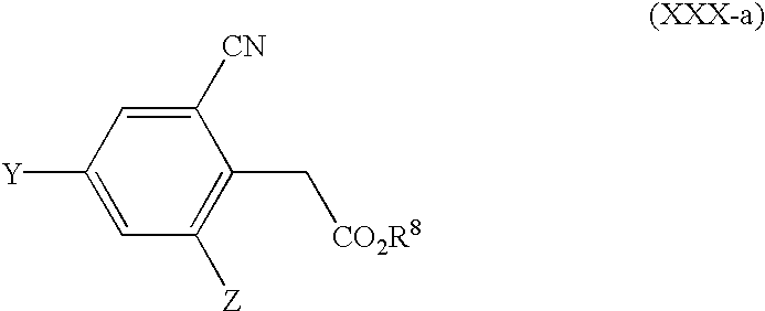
C1([Y])=CC([Z])=C(C[CO2R8])C([CN])=C1
